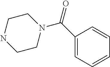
C1NCCN(C(C2=CC=CC=C2)=O)C1
